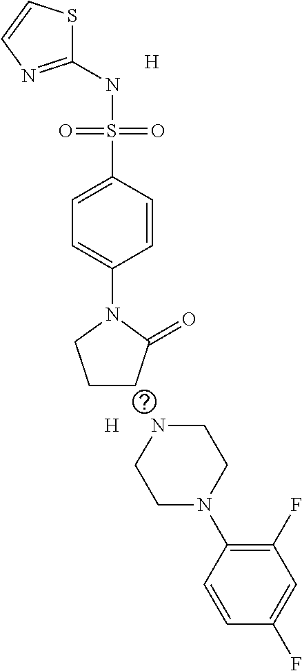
[H].[H].C1(NS(C2=CC=C(N3CCCC3=O)C=C2)(=O)=O)=NC=CS1.N1CCN(C2=C(F)C=C(F)C=C2)CC1
